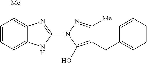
C1=CC=C2C(=C1[Me])N=C(N1C(O)=C(CC3=CC=CC=C3)C([Me])=N1)N2
